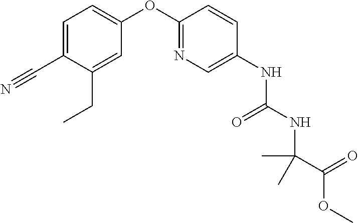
C1(OC2=NC=C(NC(NC(C(=O)OC)(C)C)=O)C=C2)=CC=C(C#N)C(CC)=C1
